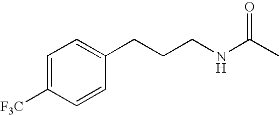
C1=C([F3C])C=CC(CCCNC(C)=O)=C1
